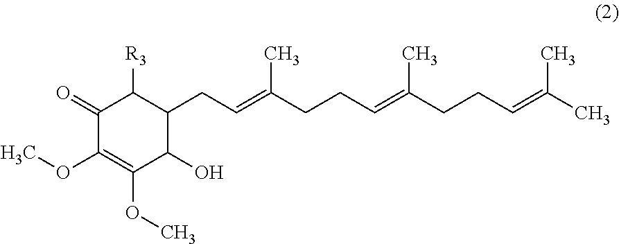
C1(=O)C(OC)=C(OC)C(O)C(CC=C(CCC=C(CCC=C(C)C)C)C)C1[R3]
